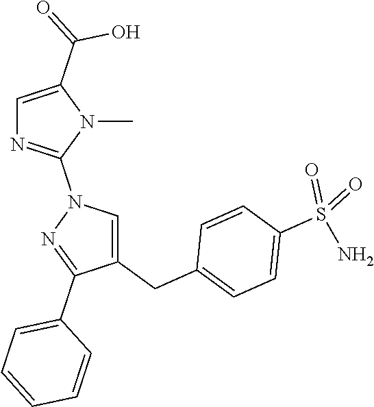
C1=C(C(=O)O)N(C)C(N2N=C(C3=CC=CC=C3)C(CC3=CC=C(S(N)(=O)=O)C=C3)=C2)=N1
